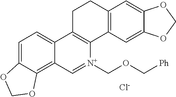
C1=C2C(=C3C(=C1)C1=C([N+](COC[Ph])=C3)C3=C(CC1)C=C1C(=C3)OCO1)OCO2.[Cl-]
